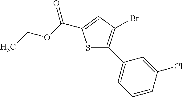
C(OCC)(=O)C1=CC(Br)=C(C2=CC=CC(Cl)=C2)S1
